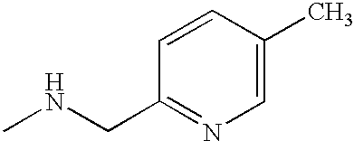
C1=CC(C)=CN=C1CNC
